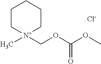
C1C[N+](C)(COC(OC)=O)CCC1.[Cl-]
